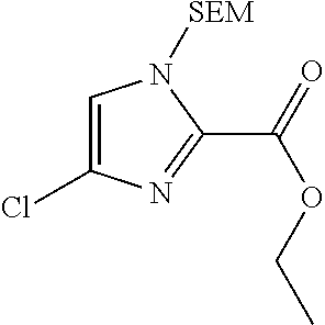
C1=C(Cl)N=C(C(=O)OCC)N1[SEM]
